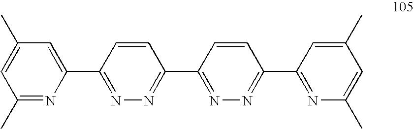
C1=C(C)C=C(C2=NN=C(C3=NN=C(C4=NC(C)=CC(C)=C4)C=C3)C=C2)N=C1C
